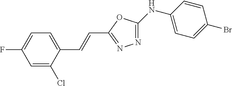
C1(NC2=CC=C(Br)C=C2)=NN=C(C=CC2=CC=C(F)C=C2Cl)O1
